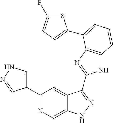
C1(C2=NC=C3C(=C2)C(C2=NC4=C(N2)C=CC=C4C2=CC=C(F)S2)=NN3)=CNN=C1
